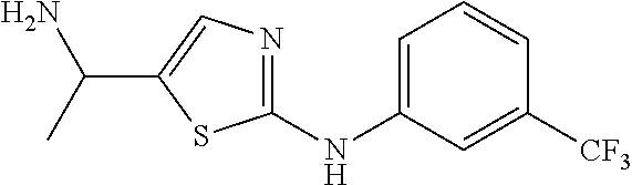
C1=C(NC2=NC=C(C(C)N)S2)C=C([CF3])C=C1
